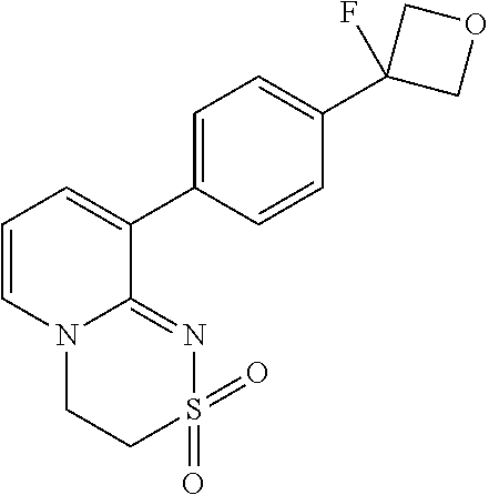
C1S(=O)(=O)N=C2N(C1)C=CC=C2C1=CC=C(C2(F)COC2)C=C1
